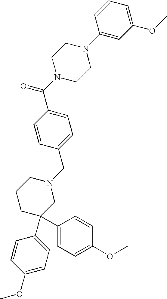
C1=C(C(N2CCN(C3=CC(OC)=CC=C3)CC2)=O)C=CC(CN2CCCC(C3=CC=C(OC)C=C3)(C3=CC=C(OC)C=C3)C2)=C1
